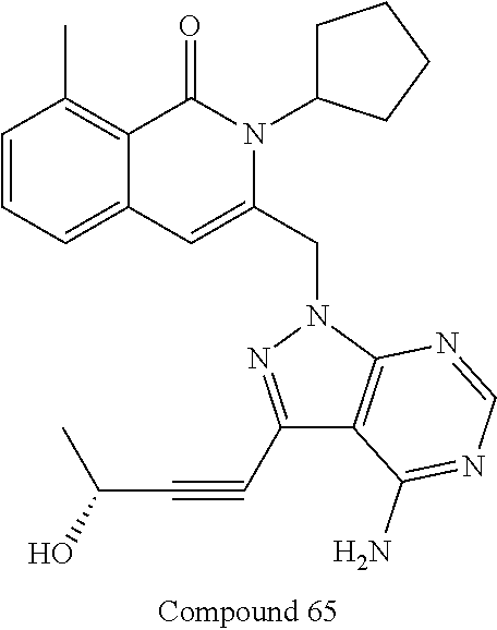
C1=CC=C2C(=C1C)C(=O)N(C1CCCC1)C(CN1N=C(C#CC(C)O)C3=C1N=CN=C3N)=C2
